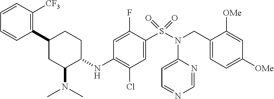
C1=CC([CF3])=C(C2CC(N(C)C)C(NC3=C(Cl)C=C(S(N(CC4=CC=C([OMe])C=C4[OMe])C4=CC=NC=N4)(=O)=O)C(F)=C3)CC2)C=C1
